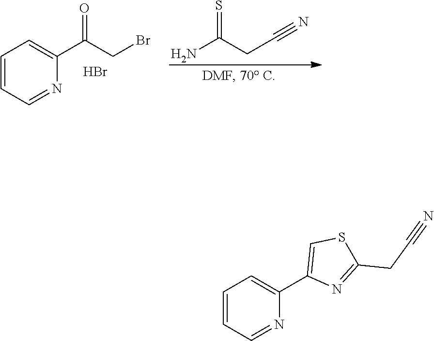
C1=CC=NC(C(CBr)=O)=C1.Br.NC(CC#N)=S.C1=CC=NC(C2=CSC(CC#N)=N2)=C1
